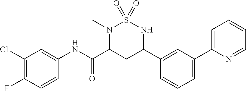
C1(Cl)=C(F)C=CC(NC(C2CC(C3=CC(C4=CC=CC=N4)=CC=C3)NS(=O)(=O)N2C)=O)=C1
